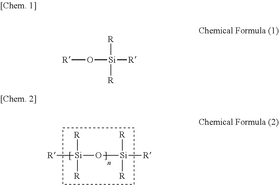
O([Si]([R])([R])[R])[Si]([R])([R])[R].O([Si]([R])([R])[R])[R]
